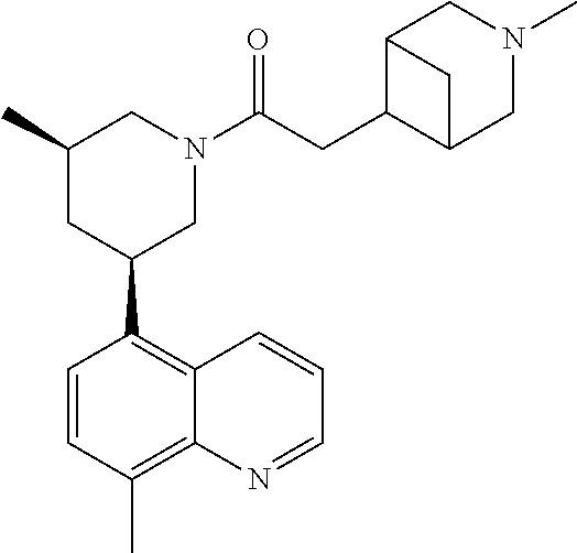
C1=CC2=C(C3CN(C(CC4C5CN(C)CC4C5)=O)CC(C)C3)C=CC(C)=C2N=C1
